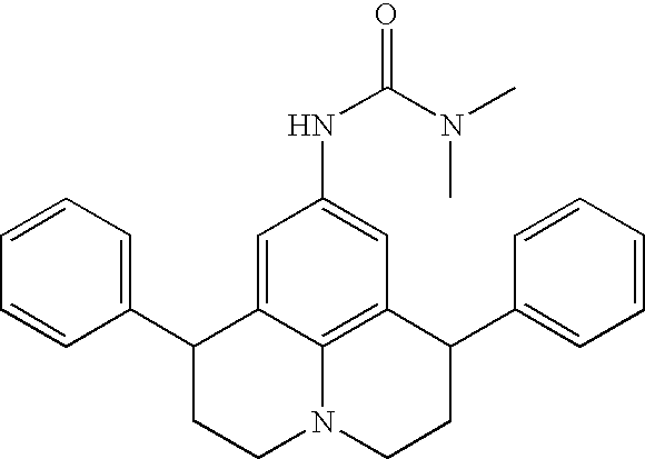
C1=CC=C(C2CCN3C4=C(C(C5=CC=CC=C5)CC3)C=C(NC(=O)N(C)C)C=C24)C=C1
